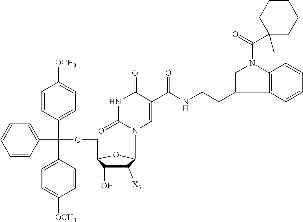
C1([X3])C(O)C(COC(C2=CC=CC=C2)(C2=CC=C([OCH3])C=C2)C2=CC=C([OCH3])C=C2)OC1N1C=C(C(NCCC2=CN(C(=O)C3(C)CCCCC3)C3=C2C=CC=C3)=O)C(=O)NC1=O
